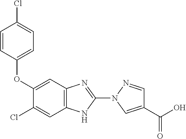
C1(OC2=CC=C(Cl)C=C2)=CC2=C(NC(N3C=C(C(=O)O)C=N3)=N2)C=C1Cl
